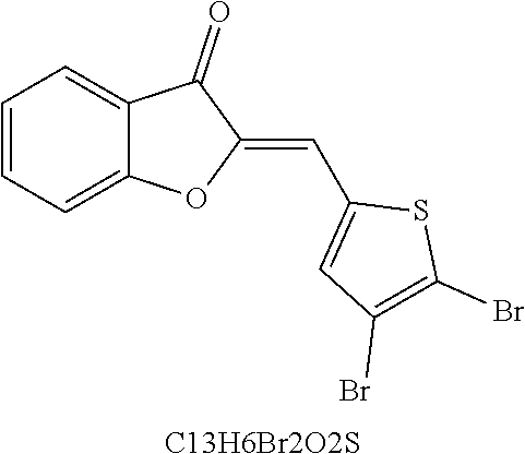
C1=CC=C2C(=C1)C(=O)C(=CC1=CC(Br)=C(Br)S1)O2.[C13H6Br2O2S]
